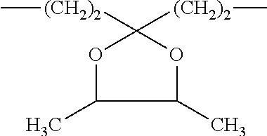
C1([(CH2)2]C)([(CH2)2]C)OC(C)C(C)O1
